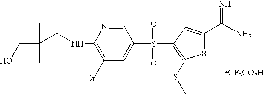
[CF3CO2H].C(CNC1=C(Br)C=C(S(=O)(=O)C2=C(SC)SC(C(N)=N)=C2)C=N1)(CO)(C)C
